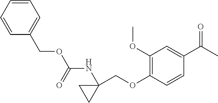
C1(OC)=C(OCC2(NC(OCC3=CC=CC=C3)=O)CC2)C=CC(C(C)=O)=C1
